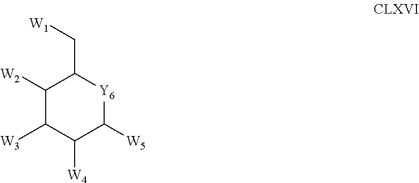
C1([W2])C([W3])C([W4])C([W5])[Y6]C1C[W1]
